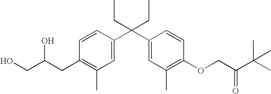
C1=CC(C(C2=CC(C)=C(OCC(C(C)(C)C)=O)C=C2)(CC)CC)=CC(C)=C1CC(CO)O
